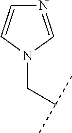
C(C(C)C)N1C=CN=C1
